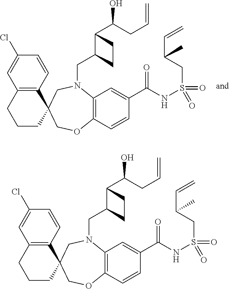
C12=C(C=CC(Cl)=C1)C1(CCC2)COC2=C(N(CC3C(C(CC=C)O)CC3)C1)C=C(C(NS(=O)(=O)CC(C=C)C)=O)C=C2.C12=C(C=CC(Cl)=C1)C1(CCC2)COC2=C(N(CC3C(C(CC=C)O)CC3)C1)C=C(C(NS(=O)(=O)CC(C=C)C)=O)C=C2
